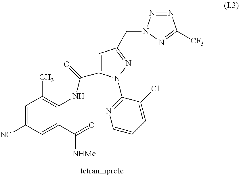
C1=C([NC])C=C(C(=O)[NHMe])C(NC(C2=CC(CN3N=NC([CF3])=N3)=NN2C2=NC=CC=C2Cl)=O)=C1C
